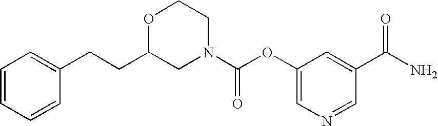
O1C(CCC2=CC=CC=C2)CN(C(=O)OC2=CN=CC(C(=O)N)=C2)CC1
